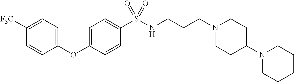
O(C1=CC=C(S(NCCCN2CCC(N3CCCCC3)CC2)(=O)=O)C=C1)C1=CC=C([F3C])C=C1
